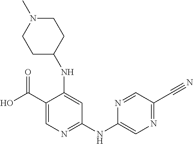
C1(C(O)=O)=CN=C(NC2=CN=C(C#N)C=N2)C=C1NC1CCN(C)CC1
